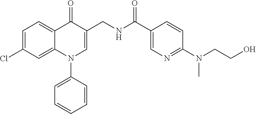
C1=C(Cl)C=C2C(=C1)C(=O)C(CNC(C1=CN=C(N(CCO)C)C=C1)=O)=CN2C1=CC=CC=C1
